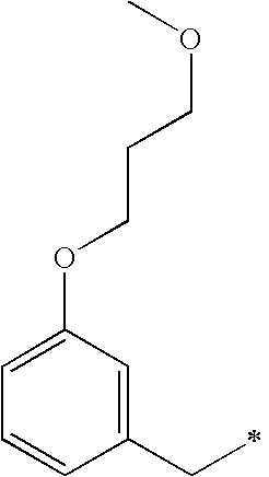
C1=C(OCCCOC)C=C(CC)C=C1
